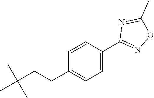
CC(CCC1=CC=C(C2=NOC(C)=N2)C=C1)(C)C
